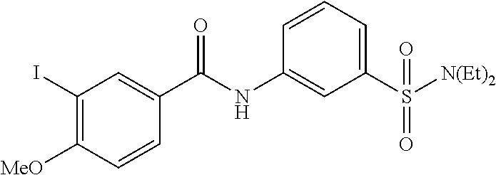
C1=CC=C(S([N(Et)2])(=O)=O)C=C1NC(=O)C1=CC(I)=C([MeO])C=C1
